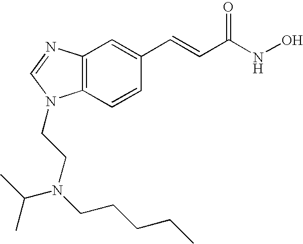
C12=C(C=CC(C=CC(=O)NO)=C1)N(CCN(CCCCC)C(C)C)C=N2
